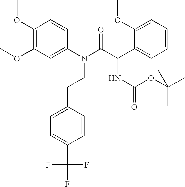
C1(OC)=C(OC)C=C(N(C(C(C2=CC=CC=C2OC)NC(OC(C)(C)C)=O)=O)CCC2=CC=C(C(F)(F)F)C=C2)C=C1
